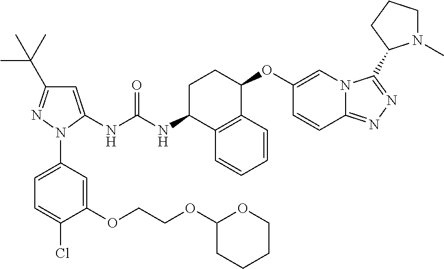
C1=C(NC(NC2C3=C(C(OC4=CN5C(=NN=C5C5N(C)CCC5)C=C4)CC2)C=CC=C3)=O)N(C2=CC=C(Cl)C(OCCOC3CCCCO3)=C2)N=C1C(C)(C)C
